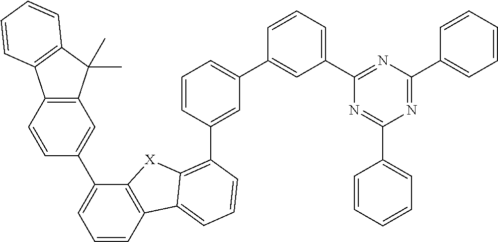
C1(C2=CC=CC(C3=C4C(=CC=C3)C3=C(C(C5=CC6=C(C=C5)C5=C(C6(C)C)C=CC=C5)=CC=C3)[X]4)=C2)=CC(C2=NC(C3=CC=CC=C3)=NC(C3=CC=CC=C3)=N2)=CC=C1
